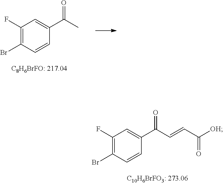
C1(F)=C(Br)C=CC(C(C)=O)=C1.C1(F)=C(Br)C=CC(C(C=CC([OH])=O)=O)=C1
